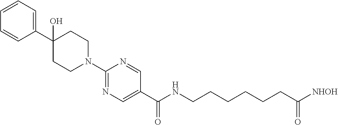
C1(N2CCC(C3=CC=CC=C3)(O)CC2)=NC=C(C(=O)NCCCCCCC([NHOH])=O)C=N1
